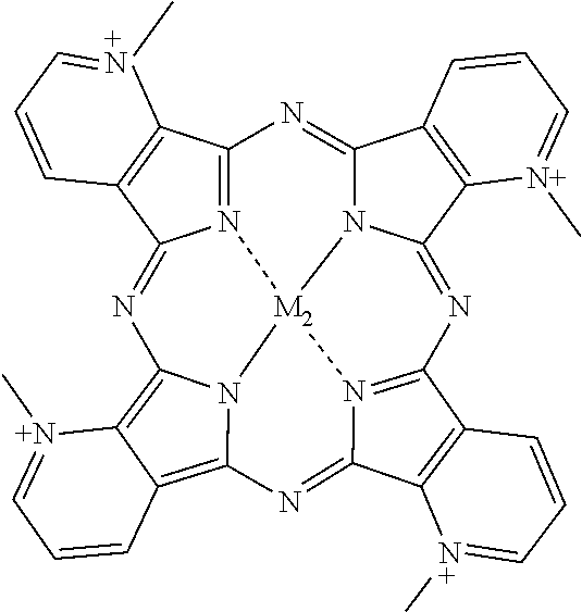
N12=C3C4=C(C1=NC1=C5C(=C6N1[M2]21N2C(=N3)C3=C(C2=NC2=N1C(=N6)C1=C2C=CC=[N+]1C)[N+](C)=CC=C3)C=CC=[N+]5C)C=CC=[+N]4C
